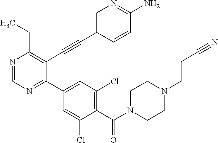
N1=CN=C(C2=CC(Cl)=C(C(N3CCN(CCC#N)CC3)=O)C(Cl)=C2)C(C#CC2=CN=C(N)C=C2)=C1CC
